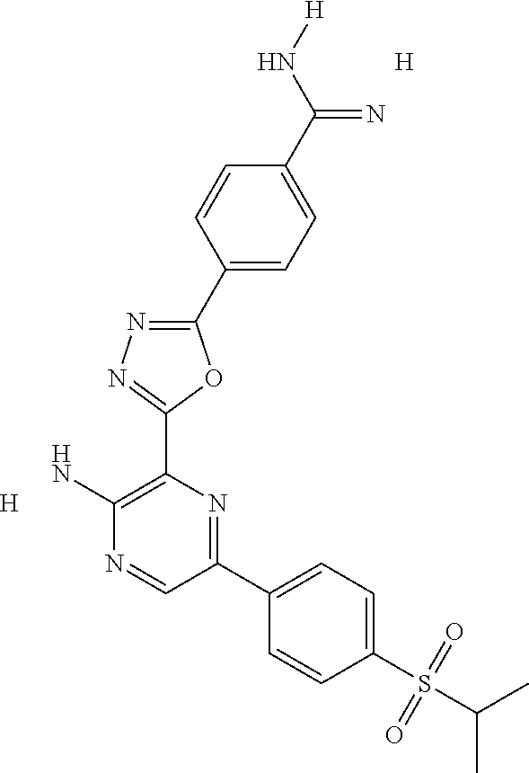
C1(C2=CC=C(C(N[H])=N)C=C2)=NN=C(C2=C(N)N=CC(C3=CC=C(S(C(C)C)(=O)=O)C=C3)=N2)O1.[H].[H]
